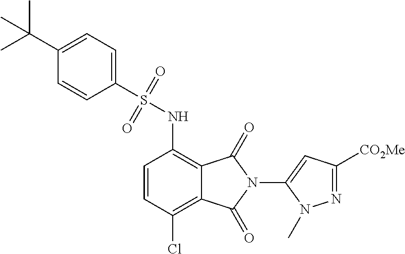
C1=CC(Cl)=C2C(=C1NS(=O)(=O)C1=CC=C(C(C)(C)C)C=C1)C(=O)N(C1=CC([CO2Me])=NN1C)C2=O
